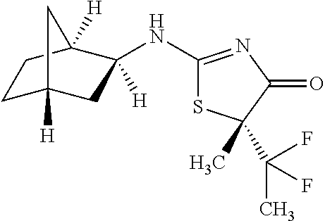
C1C2([H])CC(NC3=NC(=O)C(C)(C(C)(F)F)S3)([H])C([H])(C1)C2
